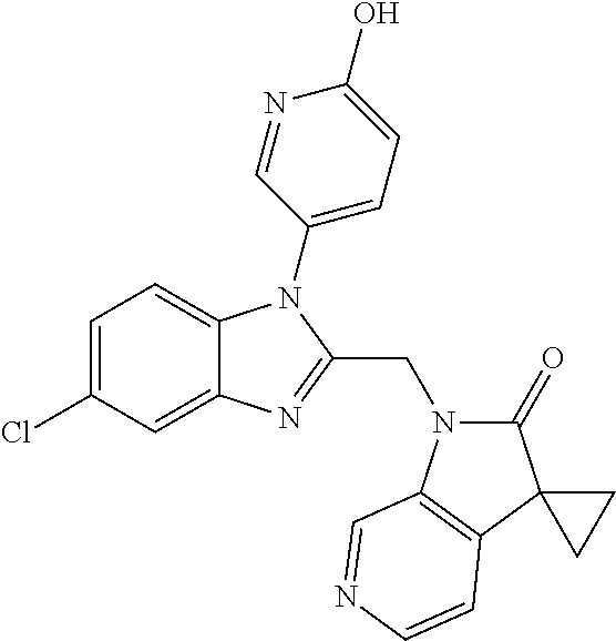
C1=C(Cl)C=C2C(=C1)N(C1=CC=C(O)N=C1)C(CN1C(=O)C3(C4=C1C=NC=C4)CC3)=N2
